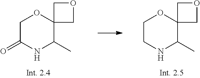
C1CNC(C)C2(O1)COC2.C1C(=O)NC(C)C2(O1)COC2
